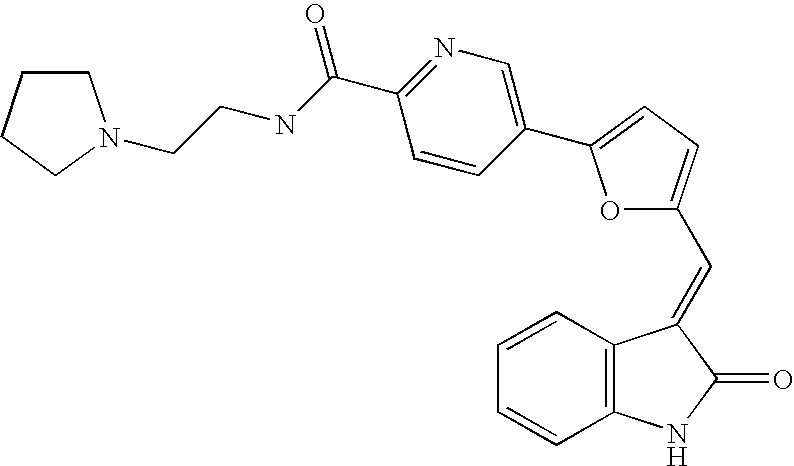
C1=CC2=C(C=C1)NC(=O)C2=CC1=CC=C(C2=CN=C(C(=O)NCCN3CCCC3)C=C2)O1
